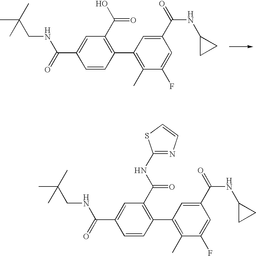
CC(CNC(=O)C1=CC(C(O)=O)=C(C2=C(C)C(F)=CC(C(NC3CC3)=O)=C2)C=C1)(C)C.CC(C)(CNC(=O)C1=CC(C(NC2=NC=CS2)=O)=C(C2=C(C)C(F)=CC(C(NC3CC3)=O)=C2)C=C1)C
